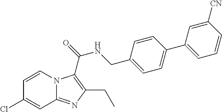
C1(Cl)=CC2=NC(CC)=C(C(NCC3=CC=C(C4=CC=CC([CN])=C4)C=C3)=O)N2C=C1
